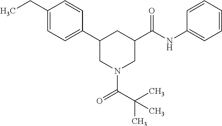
C1(CC)=CC=C(C2CN(C(C(C)(C)C)=O)CC(C(NC3=CC=CC=C3)=O)C2)C=C1
